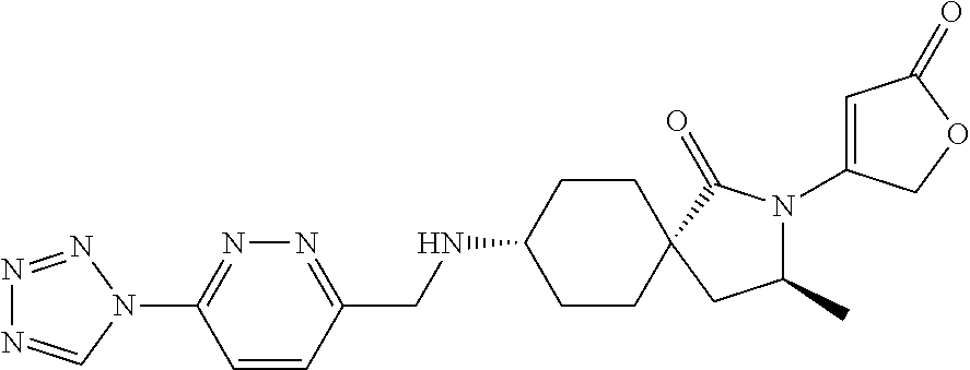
C1CC(NCC2=NN=C(N3C=NN=N3)C=C2)CCC12C(=O)N(C1=CC(=O)OC1)C(C)C2
